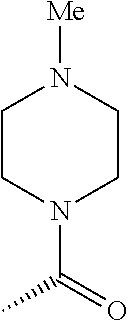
N1(C(=O)C)CCN([Me])CC1
